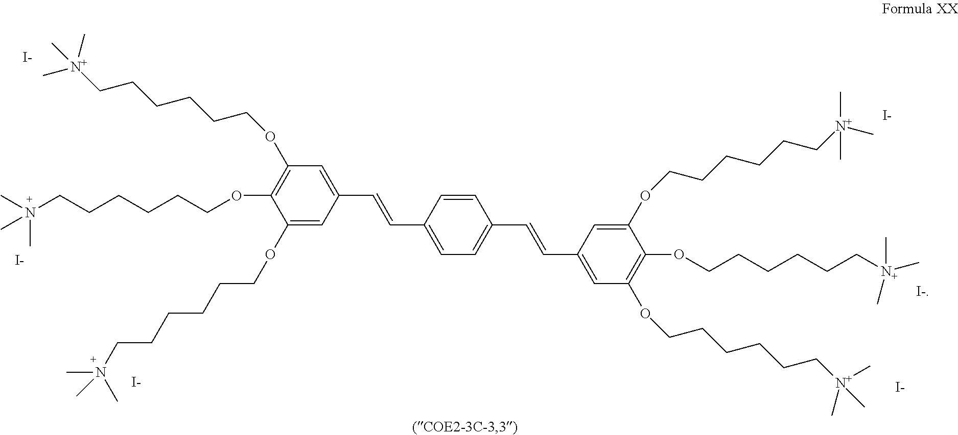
[I-].[I-].[I-].[I-].C(=CC1=CC(OCCCCCC[N+](C)(C)C)=C(OCCCCCC[N+](C)(C)C)C(OCCCCCC[N+](C)(C)C)=C1)C1=CC=C(C=CC2=CC(OCCCCCC[N+](C)(C)C)=C(OCCCCCCN(C)(C)C)C(OCCCCCCN(C)(C)C)=C2)C=C1.[I-].[I-]
